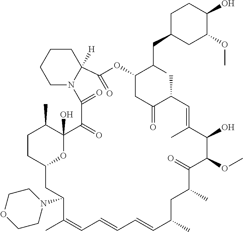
CC1C2(O)C(=O)C(=O)N3CCCCC3([H])C(=O)OC(C(CC3CC(OC)C(O)CC3)C)CC(=O)C(C)C=C(C)C(O)C(OC)C(=O)C(C)CC(C)C=CC=CC=C(C)C(N3CCOCC3)CC(O2)CC1
